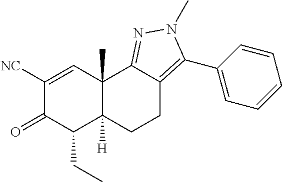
C1([NC])=CC2(C)C([H])(C(CC)C1=O)CCC1=C(C3=CC=CC=C3)N(C)N=C21
